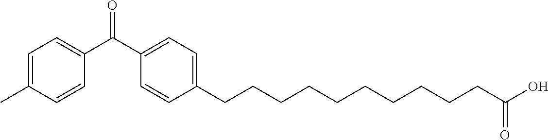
CC1=CC=C(C(C2=CC=C(CCCCCCCCCCC(O)=O)C=C2)=O)C=C1
